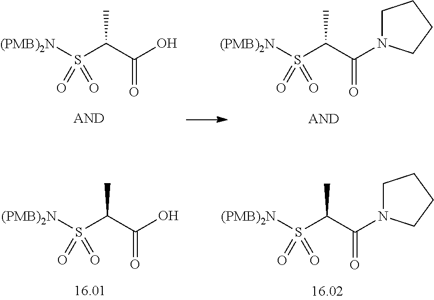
[(PMB)2N]S(C(C(O)=O)C)(=O)=O.[(PMB)2N]S(C(C(=O)N1CCCC1)C)(=O)=O.[(PMB)2N]S(C(C(O)=O)C)(=O)=O.[(PMB)2N]S(C(C(=O)N1CCCC1)C)(=O)=O
